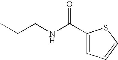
C(CNC(C1=CC=CS1)=O)C
